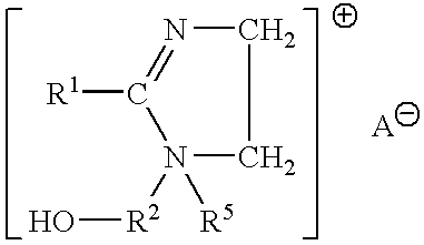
C1([R1])=NCCN1([R5])[R2]O
